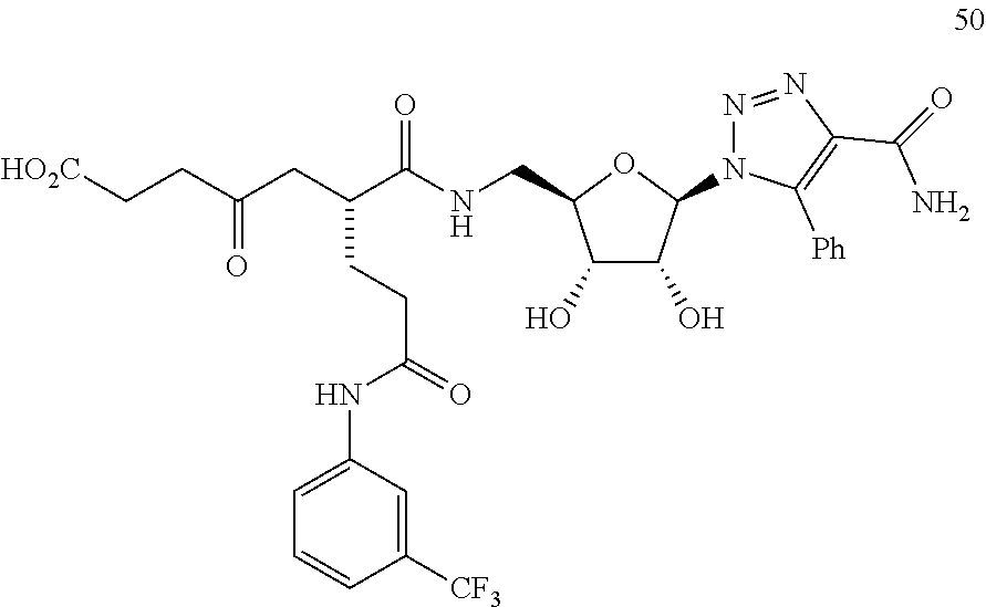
C1(O)C(O)C(N2N=NC(C(N)=O)=C2[Ph])OC1CNC(C(CC(CC[HO2C])=O)CCC(NC1=CC=CC([CF3])=C1)=O)=O
